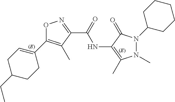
O1C(C2=CCC(CC)CC2)=C(C)C(C(=O)NC2=C(C)N(C)N(C3CCCCC3)C2=O)=N1
